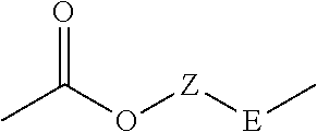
CC(O[Z][E]C)=O
